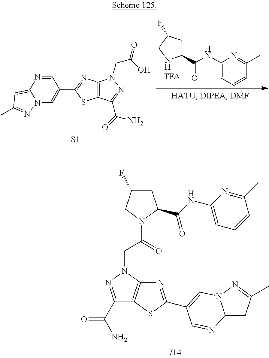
C1=NC2=CC(C)=NN2C=C1C1=NC2=C(S1)C(C(N)=O)=NN2CC(O)=O.C1(C(=O)NC2=CC=CC(C)=N2)CC(F)CN1.[S1].C1C(F)CN(C(=O)CN2N=C(C(N)=O)C3=C2N=C(C2=CN4C(=CC(C)=N4)N=C2)S3)C1C(=O)NC1=CC=CC(C)=N1
